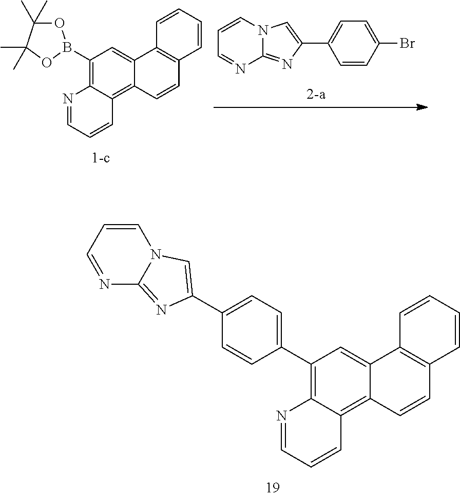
C1=CC=NC2=NC(C3=CC=C(C4=C5C(=C6C(=C4)C4=C(C=C6)C=CC=C4)C=CC=N5)C=C3)=CN12.C1=CN2C(=NC(C3=CC=C(Br)C=C3)=C2)N=C1.C1(B2OC(C)(C)C(C)(C)O2)=C2C(=C3C(=C1)C1=C(C=C3)C=CC=C1)C=CC=N2
